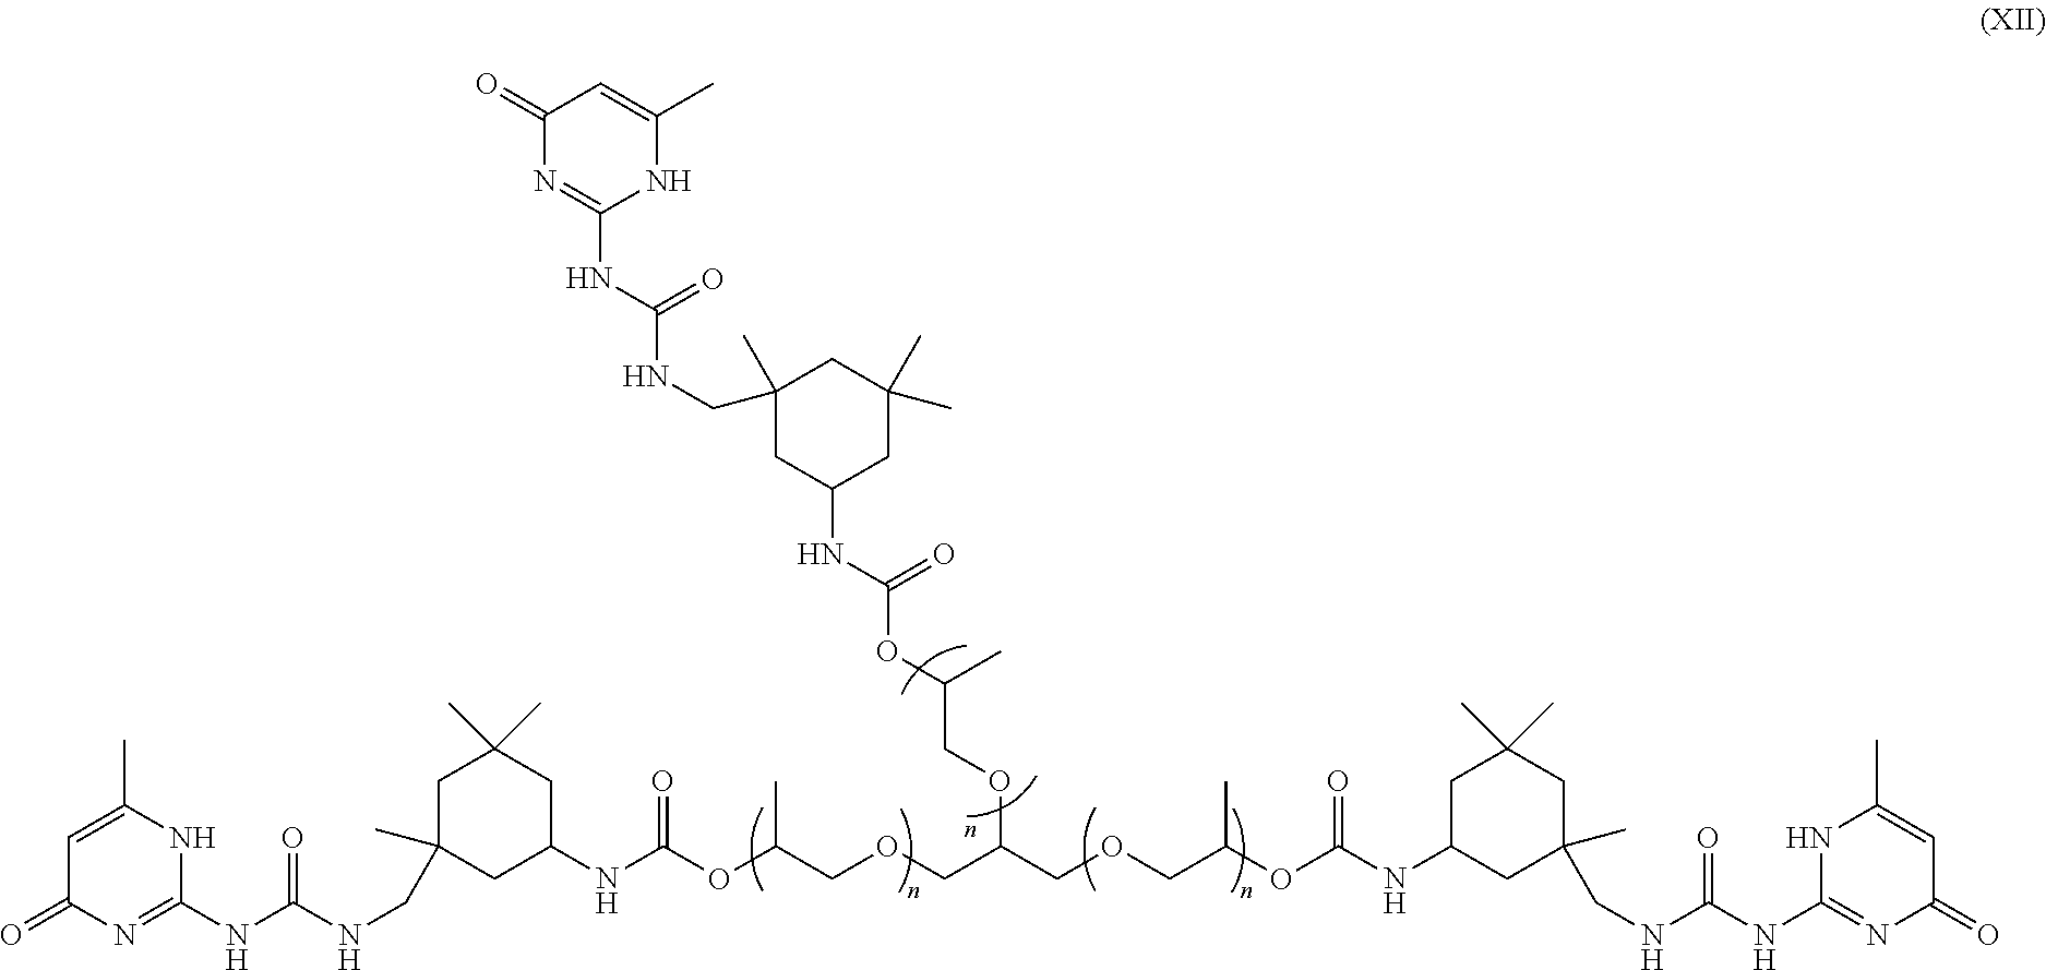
C1(=O)N=C(NC(NCC2(C)CC(NC(OC(COC(COCC(OC(NC3CC(CNC(NC4=NC(=O)C=C(C)N4)=O)(C)CC(C)(C)C3)=O)C)COCC(OC(NC3CC(C)(CNC(NC4=NC(=O)C=C(C)N4)=O)CC(C)(C)C3)=O)C)C)=O)CC(C)(C)C2)=O)NC(C)=C1
